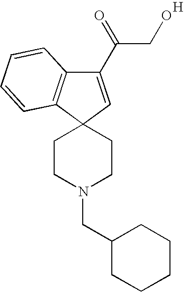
C1(C(=O)CO)=CC2(C3=C1C=CC=C3)CCN(CC1CCCCC1)CC2.[H]
